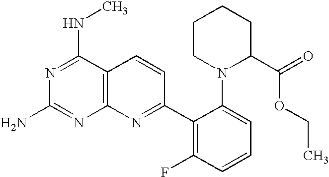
N1=C(NC)C2=C(N=C1N)N=C(C1=C(F)C=CC=C1N1C(C(=O)OCC)CCCC1)C=C2
